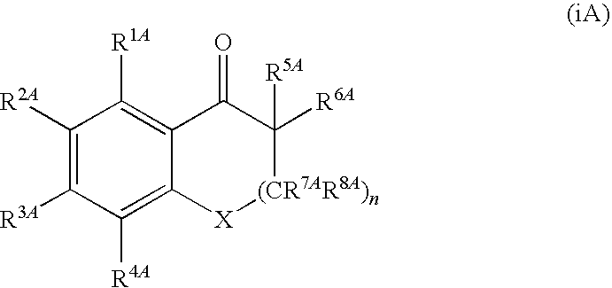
C1([R2A])=C([R3A])C([R4A])=C2C(=C1[R1A])C(=O)C([R5A])([R6A])[(CR7AR8A)n][X]2
